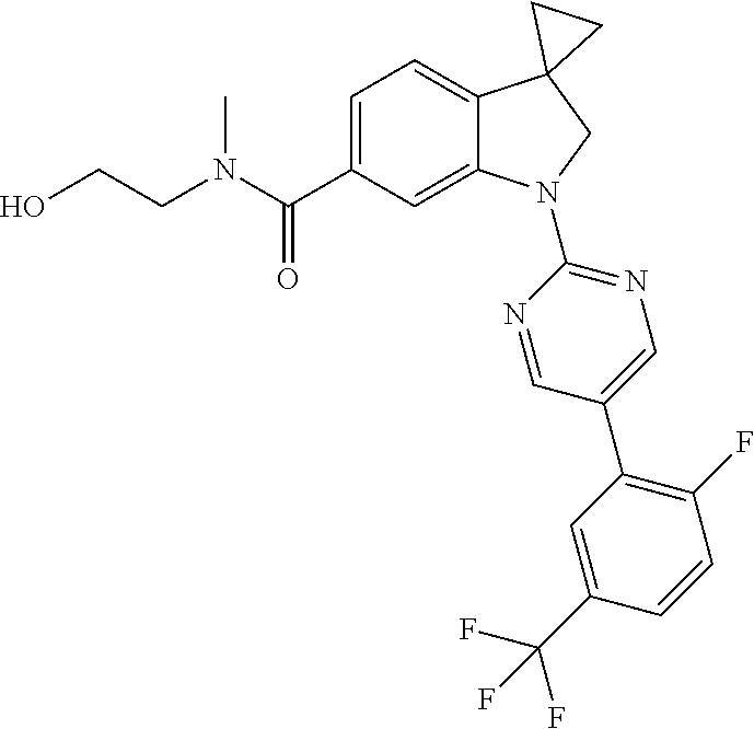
C(C1=CC=C2C(=C1)N(C1=NC=C(C3=C(F)C=CC(C(F)(F)F)=C3)C=N1)CC21CC1)(=O)N(CCO)C
